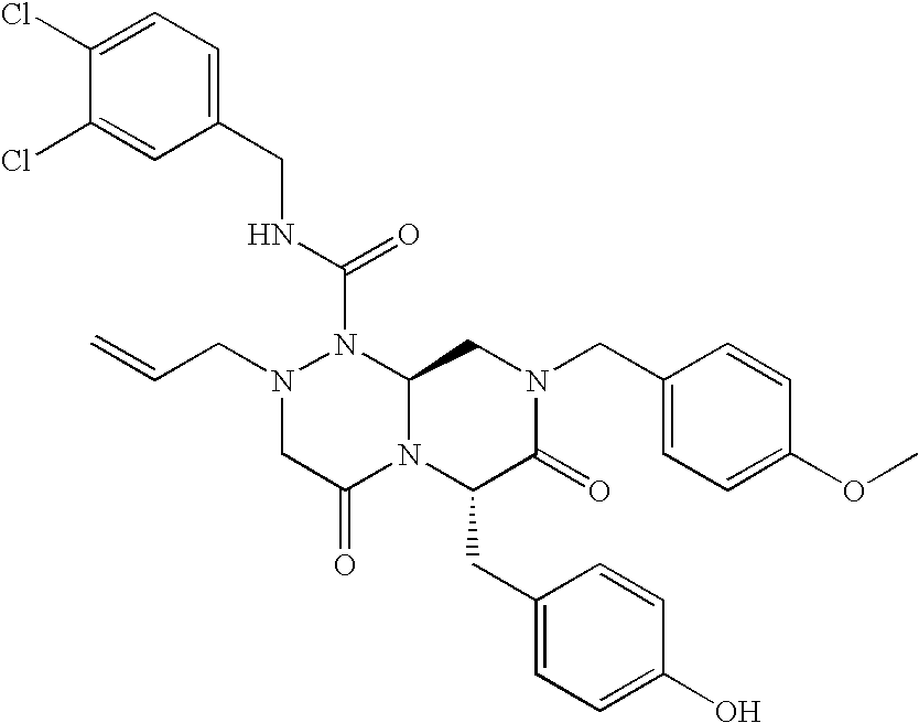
N(C(=O)N1N(CC=C)CC(=O)N2C1CN(CC1=CC=C(OC)C=C1)C(=O)C2CC1=CC=C(O)C=C1)CC1=CC=C(Cl)C(Cl)=C1
